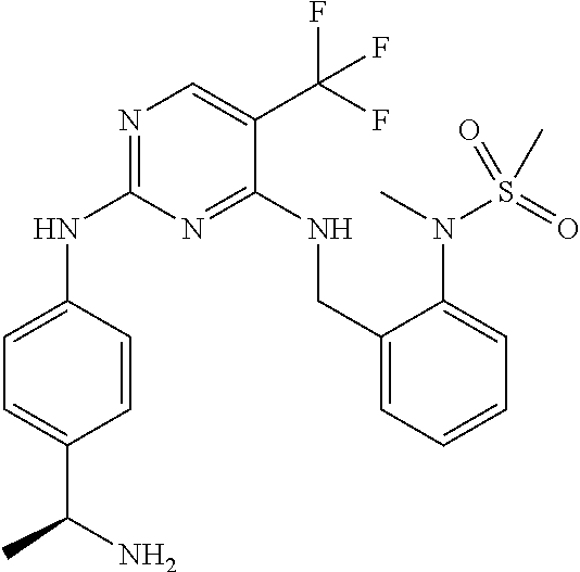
N1=C(NC2=CC=C(C(N)C)C=C2)N=C(NCC2=CC=CC=C2N(C)S(=O)(C)=O)C(C(F)(F)F)=C1
